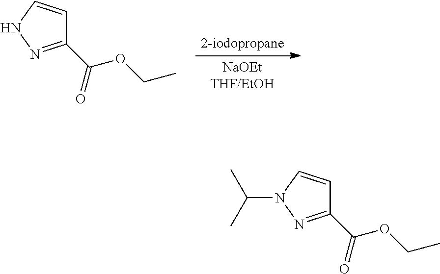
C1(C(OCC)=O)=NNC=C1.C1(C(OCC)=O)=NN(C(C)C)C=C1
